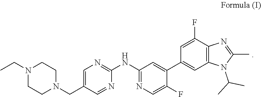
N1(CC)CCN(CC2=CN=C(NC3=NC=C(F)C(C4=CC5=C(C(F)=C4)N=C(C)N5C(C)C)=C3)N=C2)CC1
